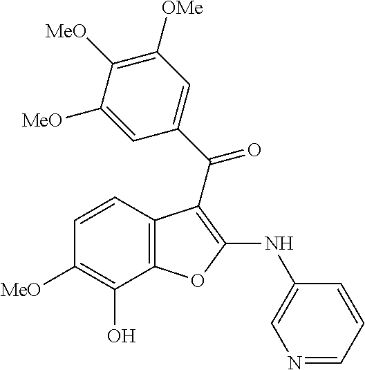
C12=C(C=CC([MeO])=C1O)C(C(C1=CC([OMe])=C([MeO])C([MeO])=C1)=O)=C(NC1=CN=CC=C1)O2
